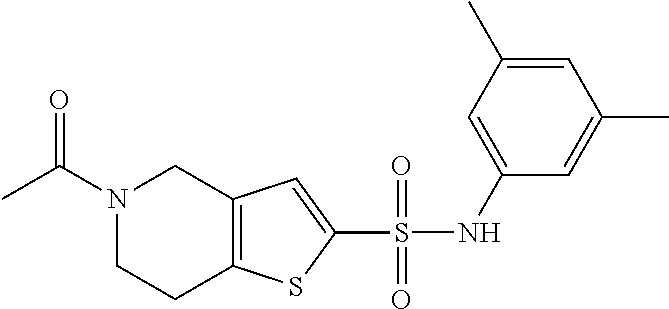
N1(C(C)=O)CCC2=C(C1)C=C(S(NC1=CC(C)=CC(C)=C1)(=O)=O)S2
